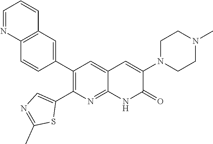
C12=C(C=C(C3=C(C4=CN=C(C)S4)N=C4C(=C3)C=C(N3CCN(C)CC3)C(=O)N4)C=C1)C=CC=N2
